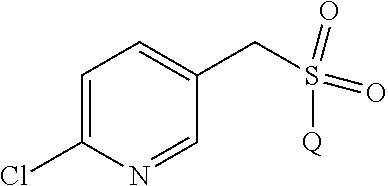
C(S(=O)(=O)[Q])C1=CC=C(Cl)N=C1
